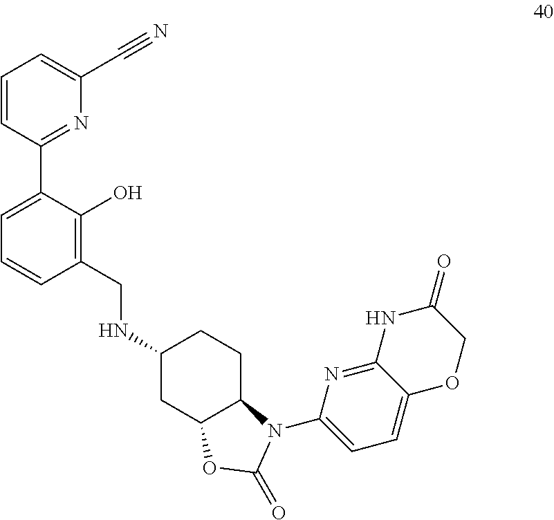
C(NC1CC2C(CC1)N(C1=CC=C3C(=N1)NC(=O)CO3)C(=O)O2)C1=C(O)C(C2=NC(C#N)=CC=C2)=CC=C1
